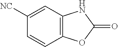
C1([NC])=CC2=C(C=C1)OC(=O)N2
